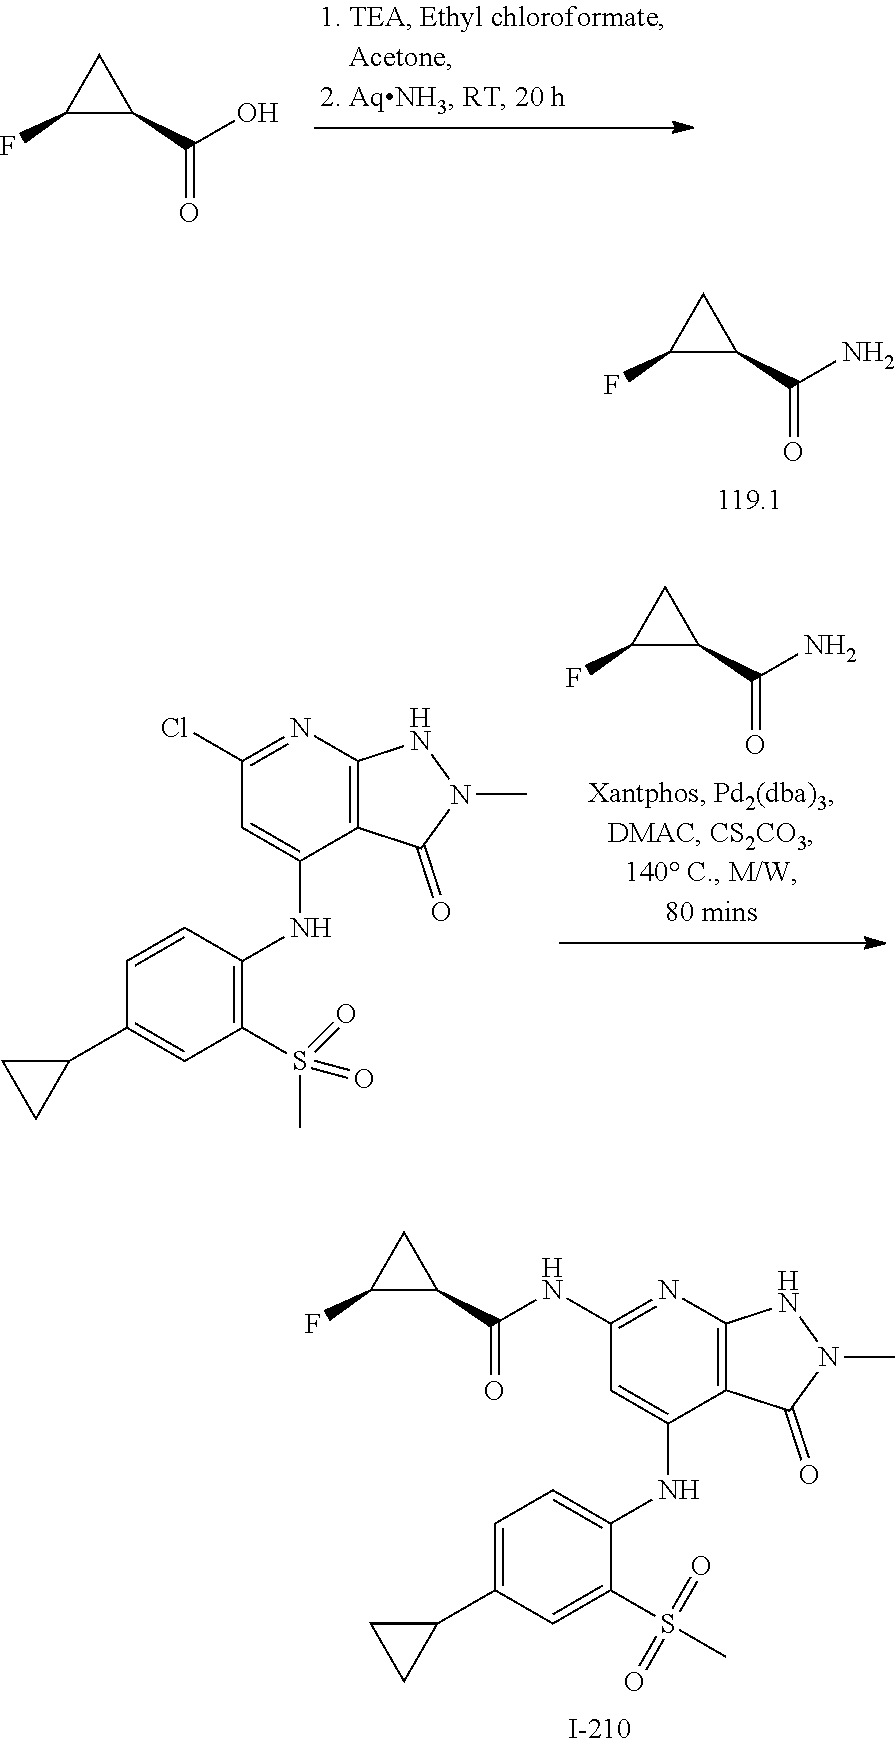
C1(F)C(C(N)=O)C1.C1(S(=O)(C)=O)=CC(C2CC2)=CC=C1NC1=CC(NC(C2C(F)C2)=O)=NC2=C1C(=O)N(C)N2.C1(F)C(C(O)=O)C1.C1(F)C(C(N)=O)C1.C1(S(=O)(C)=O)=C(NC2=CC(Cl)=NC3=C2C(=O)N(C)N3)C=CC(C2CC2)=C1
